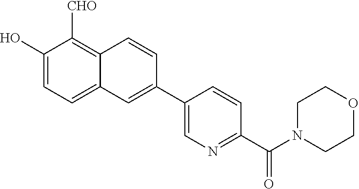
C1(O)=CC=C2C(=C1[CHO])C=CC(C1=CN=C(C(N3CCOCC3)=O)C=C1)=C2
